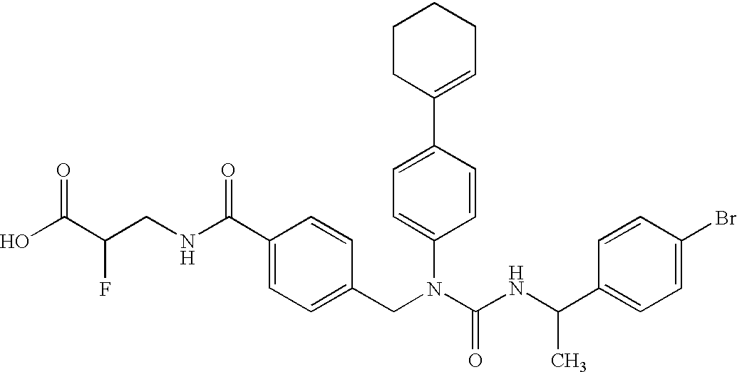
OC(C(CNC(C1=CC=C(CN(C(NC(C2=CC=C(Br)C=C2)C)=O)C2=CC=C(C3=CCCCC3)C=C2)C=C1)=O)F)=O
